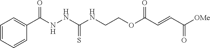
C(COC(C=CC([OMe])=O)=O)NC(NNC(C1=CC=CC=C1)=O)=S
